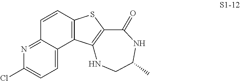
C1=C2C(=NC(Cl)=C1)C=CC1=C2C2=C(S1)C(=O)NC(C)CN2
